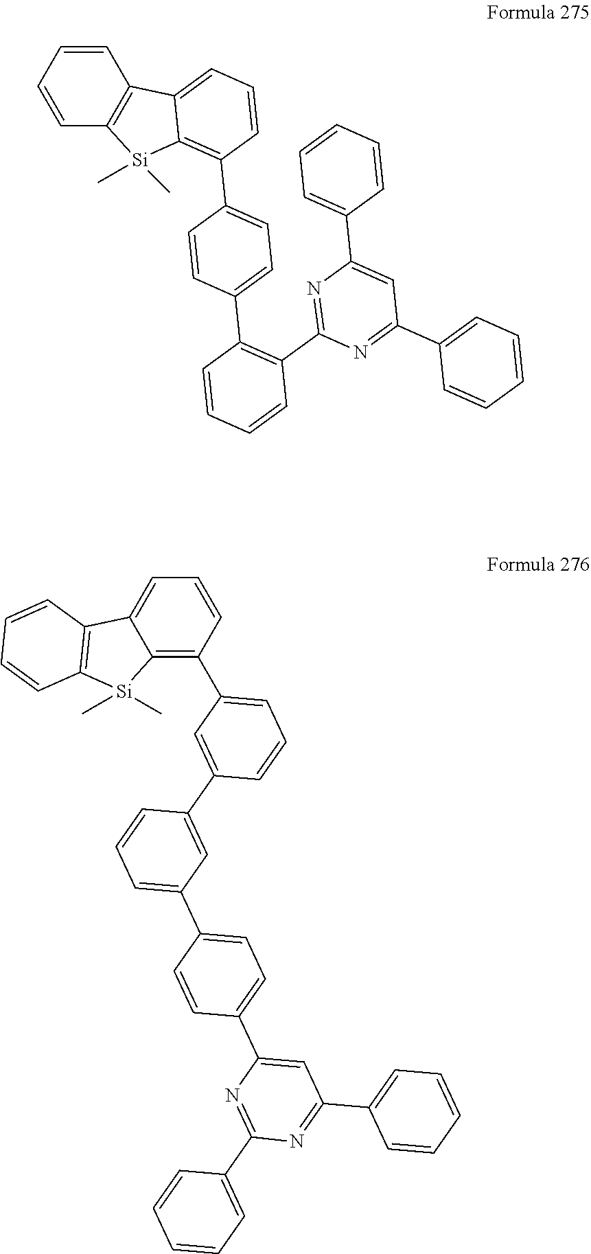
C1=CC=CC2=C1C1=CC=CC(C3=CC=C(C4=C(C5=NC(C6=CC=CC=C6)=CC(C6=CC=CC=C6)=N5)C=CC=C4)C=C3)=C1[Si]2(C)C.C12=C(C3=CC=CC(C4=CC(C5=CC=C(C6=CC(C7=CC=CC=C7)=NC(C7=CC=CC=C7)=N6)C=C5)=CC=C4)=C3)C=CC=C1C1=C([Si]2(C)C)C=CC=C1
